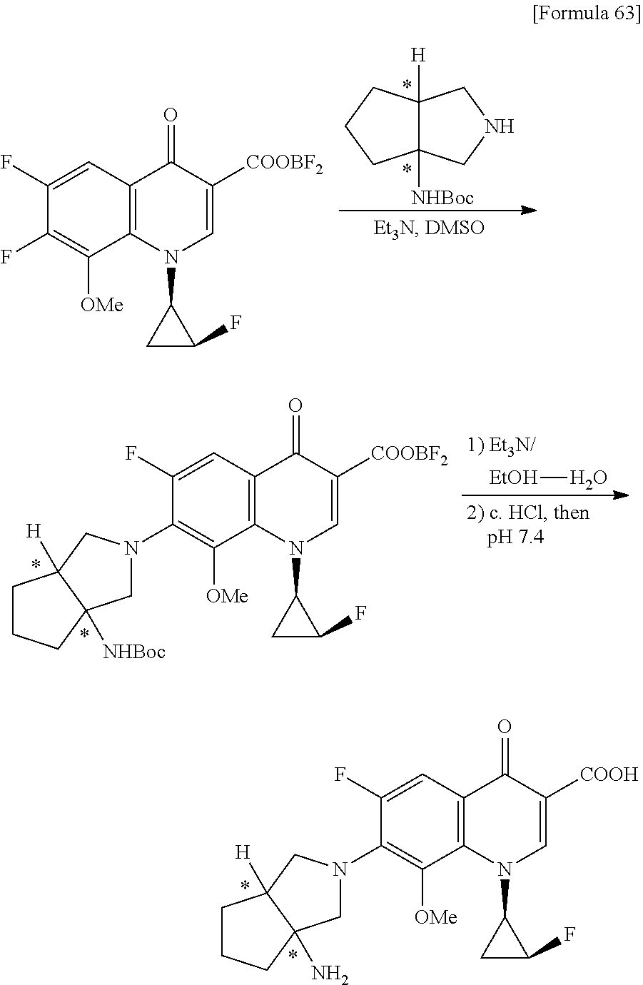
C12([H])C([NHBoc])(CNC1)CCC2.C1(F)=CC2=C(C([OMe])=C1F)N(C1CC1F)C=C([COOBF2])C2=O.[EtOH]O.C1(F)=CC2=C(C([OMe])=C1N1CC3([NHBoc])C([H])(C1)CCC3)N(C1CC1F)C=C([COOBF2])C2=O.C1(F)=CC2=C(C([OMe])=C1N1CC3(N)C([H])(C1)CCC3)N(C1CC1F)C=C([COOH])C2=O
